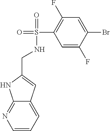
C1=CC=C2C(=N1)NC(CNS(=O)(C1=C(F)C=C(Br)C(F)=C1)=O)=C2
